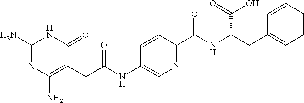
N1C(N)=NC(N)=C(CC(=O)NC2=CN=C(C(=O)NC(C(=O)O)CC3=CC=CC=C3)C=C2)C1=O
